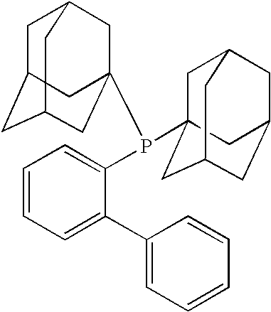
C1=CC=C(C2=CC=CC=C2)C(P(C23CC4CC(CC(C2)C4)C3)C23CC4CC(CC(C2)C4)C3)=C1
